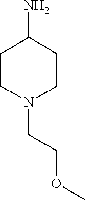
C1CN(CCOC)CCC1N
